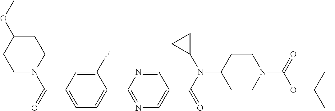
C1(C(=O)N2CCC(OC)CC2)=CC=C(C2=NC=C(C(N(C3CC3)C3CCN(C(=O)OC(C)(C)C)CC3)=O)C=N2)C(F)=C1
